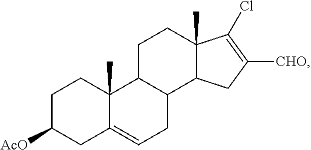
ClC1=C([CHO])CC2C1(C)CCC1C2CC=C2C1(C)CCC([AcO])C2
